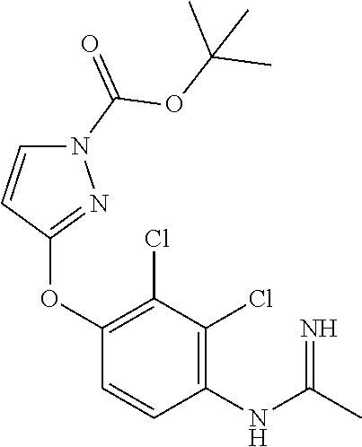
N1(C(=O)OC(C)(C)C)C=CC(OC2=C(Cl)C(Cl)=C(NC(C)=N)C=C2)=N1
